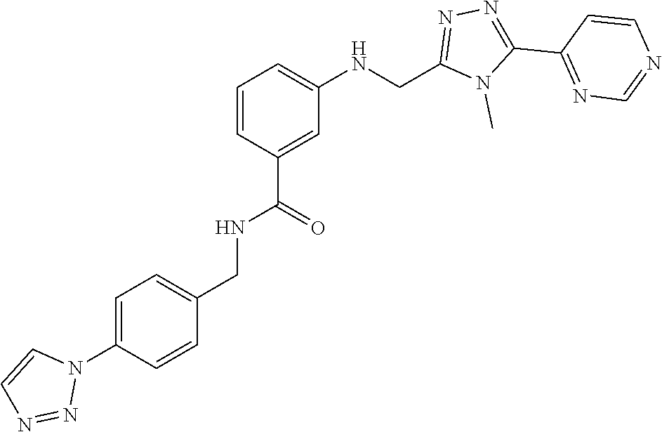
N1=C(C2=NN=C(CNC3=CC=CC(C(NCC4=CC=C(N5C=CN=N5)C=C4)=O)=C3)N2C)C=CN=C1
